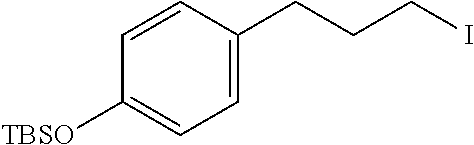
C1=CC([TBSO])=CC=C1CCCI
